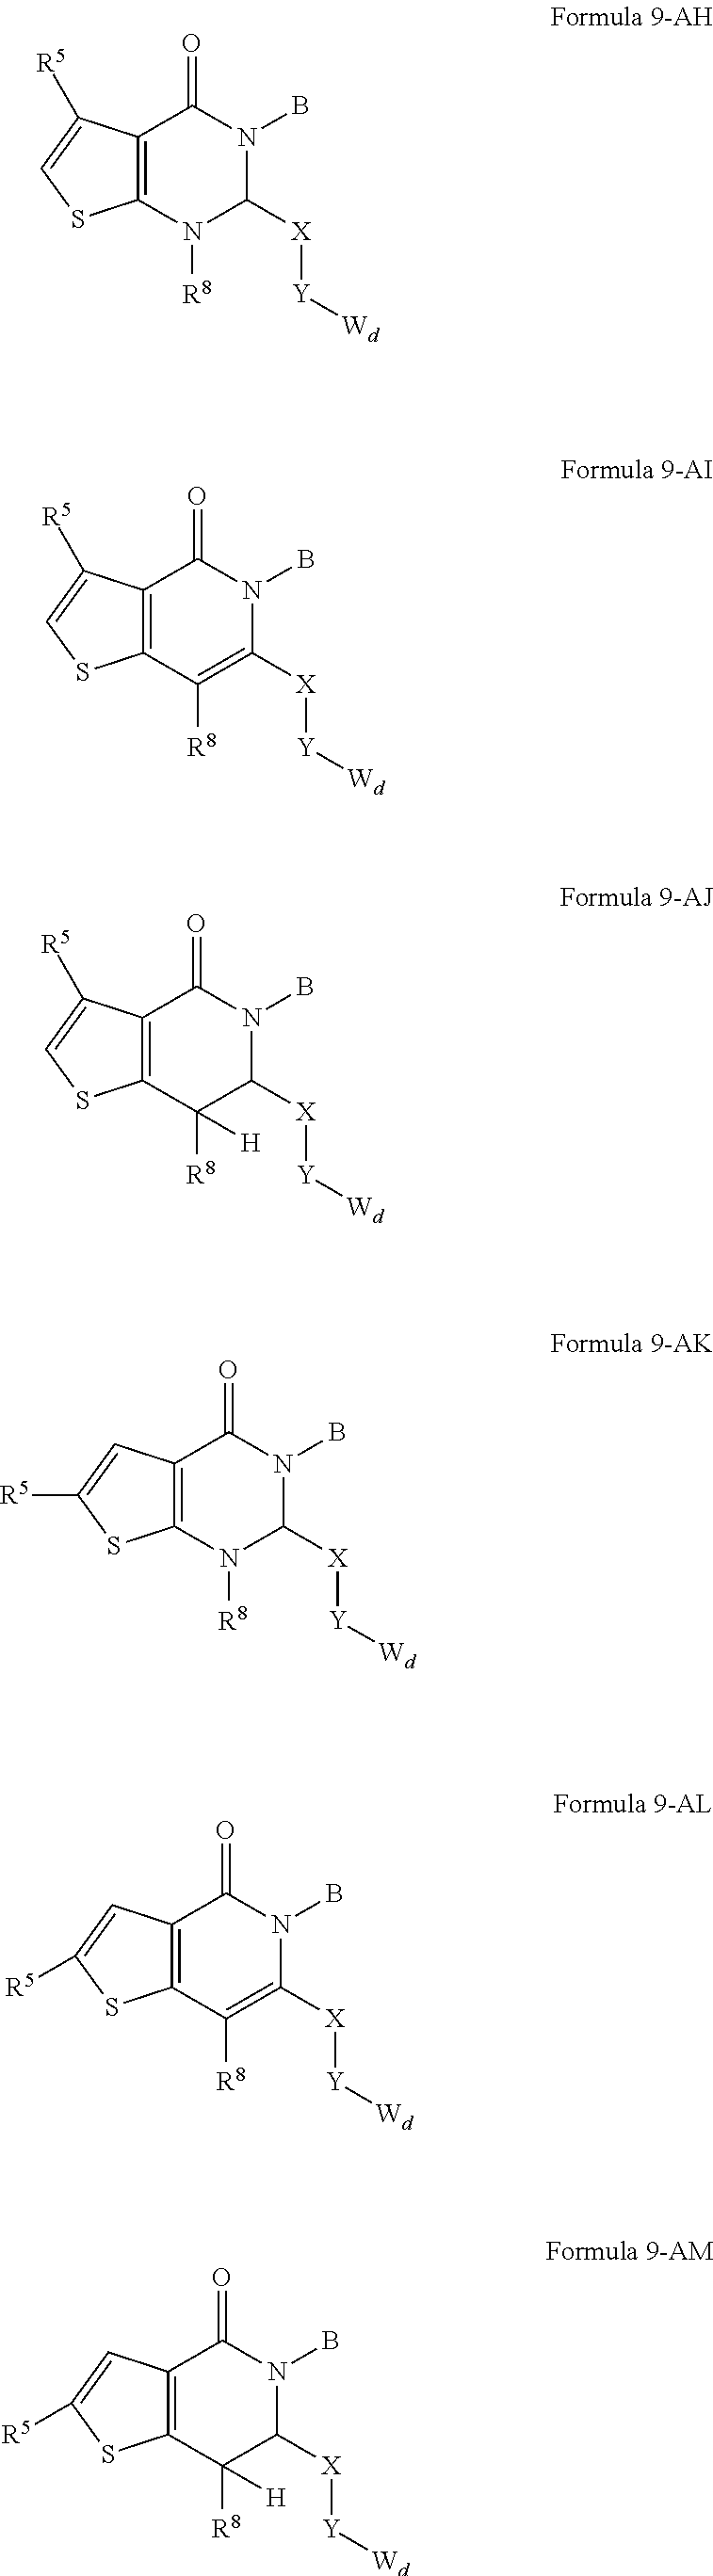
C12=C(N([R8])C([X][Y][Wd])N(B)C1=O)SC=C2[R5].C12=C(C([R8])=C([X][Y][Wd])N(B)C1=O)SC=C2[R5].C12=C(C([R8])([H])C([X][Y][Wd])N(B)C1=O)SC=C2[R5].C12=C(N([R8])C([X][Y][Wd])N(B)C1=O)SC([R5])=C2.C12=C(C([R8])=C([X][Y][Wd])N(B)C1=O)SC([R5])=C2.C12=C(C([R8])([H])C([X][Y][Wd])N(B)C1=O)SC([R5])=C2
